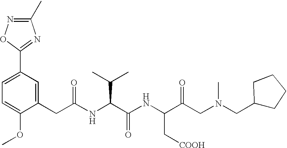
C1=C(OC)C(CC(NC(C(NC(C(CN(C)CC2CCCC2)=O)C[COOH])=O)C(C)C)=O)=CC(C2=NC(C)=NO2)=C1
